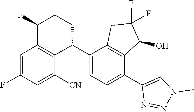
C1=C(F)C=C([CN])C2=C1C(F)CCC2C1=CC=C(C2=CN(C)N=N2)C2=C1CC(F)(F)C2O
